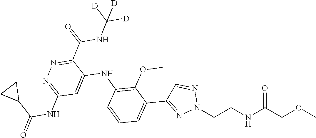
COCC(NCCN1N=CC(C2=CC=CC(NC3=CC(NC(C4CC4)=O)=NN=C3C(NC([D])([D])[D])=O)=C2OC)=N1)=O
